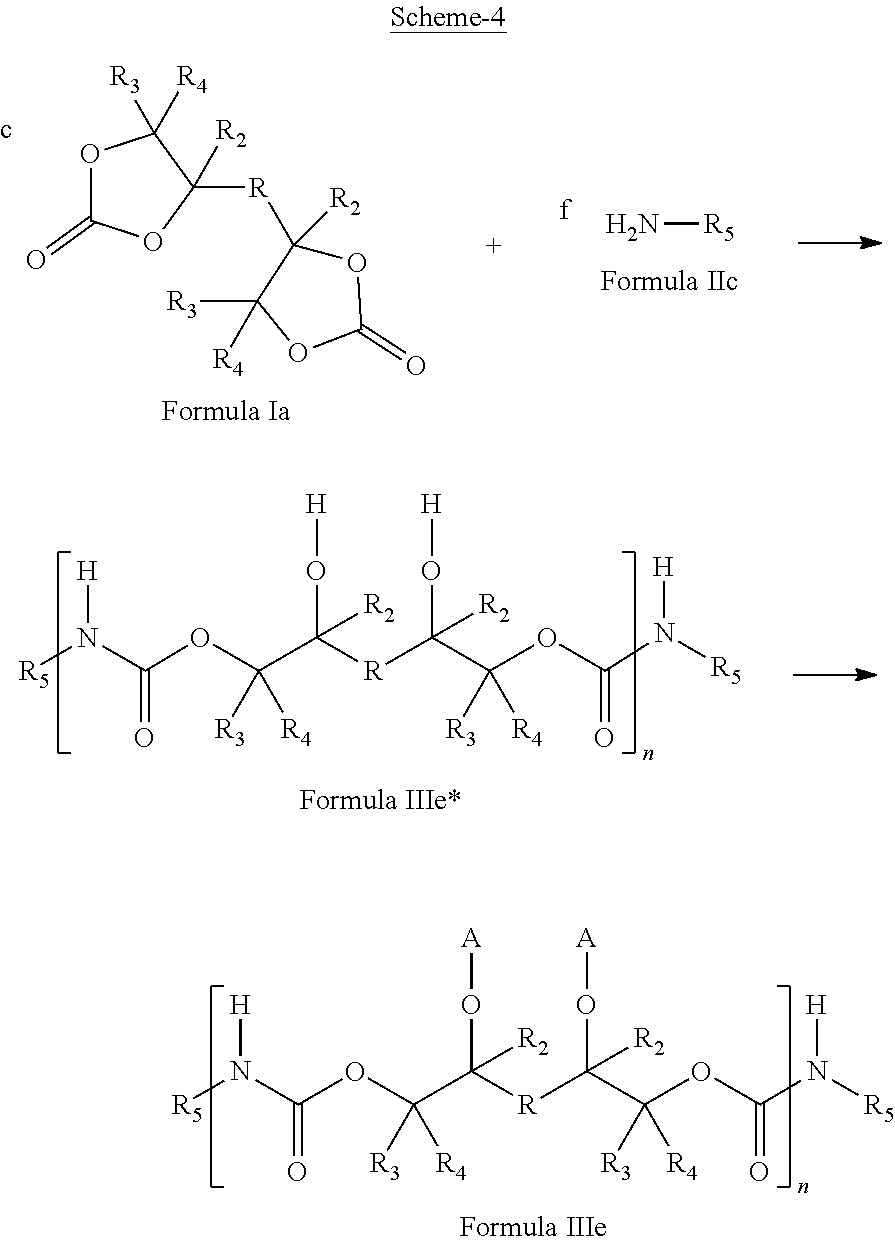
O1C(=O)OC([R2])([R]C2([R2])OC(=O)OC2([R3])[R4])C1([R4])[R3].N[R5].[R5]N(C(OC(C([R]C(C(OC(N([R5])[H])=O)([R3])[R4])(O[H])[R2])(O[H])[R2])([R3])[R4])=O)[H].[R5]N(C(OC(C([R]C(C(OC(N([R5])[H])=O)([R3])[R4])(O[A])[R2])(O[A])[R2])([R3])[R4])=O)[H]
